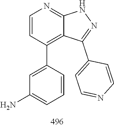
N1C2=NC=CC(C3=CC(N)=CC=C3)=C2C(C2=CC=NC=C2)=N1
